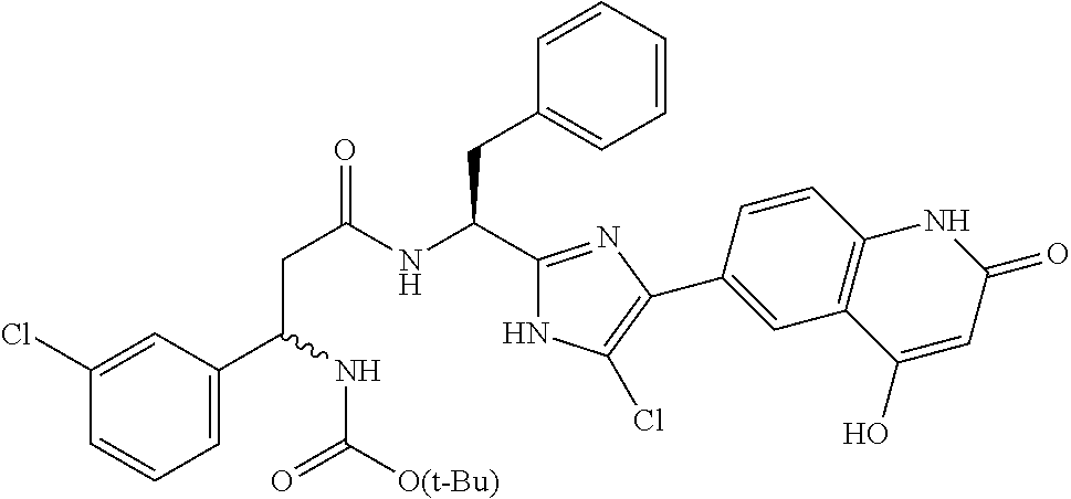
C1(Cl)=CC(C(CC(=O)NC(C2=NC(C3=CC4=C(C=C3)NC(=O)C=C4O)=C(Cl)N2)CC2=CC=CC=C2)NC(=O)[O(t-Bu)])=CC=C1
